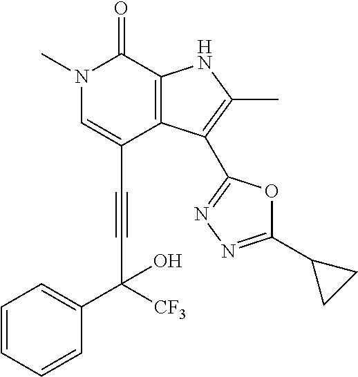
N1(C)C=C(C#CC(C2=CC=CC=C2)([CF3])O)C2=C(C1=O)NC(C)=C2C1=NN=C(C2CC2)O1
